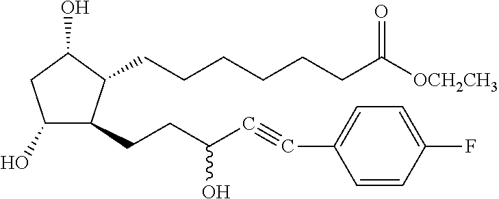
C(CCCC([OCH2CH3])=O)CCC1C(CCC(C#CC2=CC=C(F)C=C2)O)C(O)CC1O
